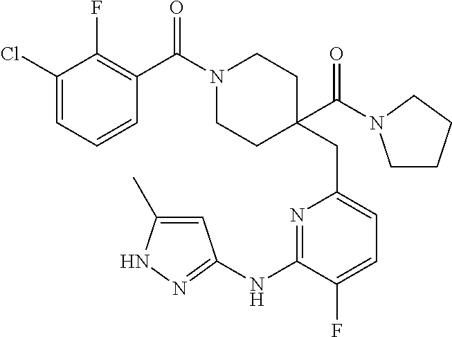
C1CCCN1C(C1(CC2=CC=C(F)C(NC3=NNC(C)=C3)=N2)CCN(C(C2=C(F)C(Cl)=CC=C2)=O)CC1)=O
